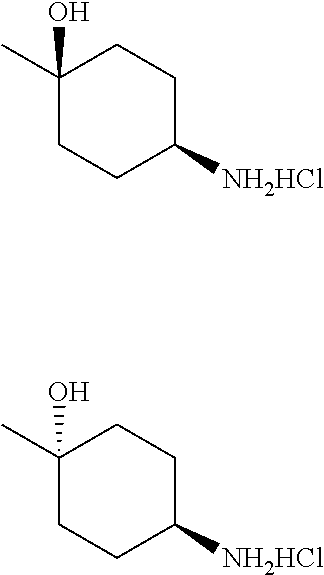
C1(O)(C)CCC([NH2HCl])CC1.C1(O)(C)CCC([NH2HCl])CC1
